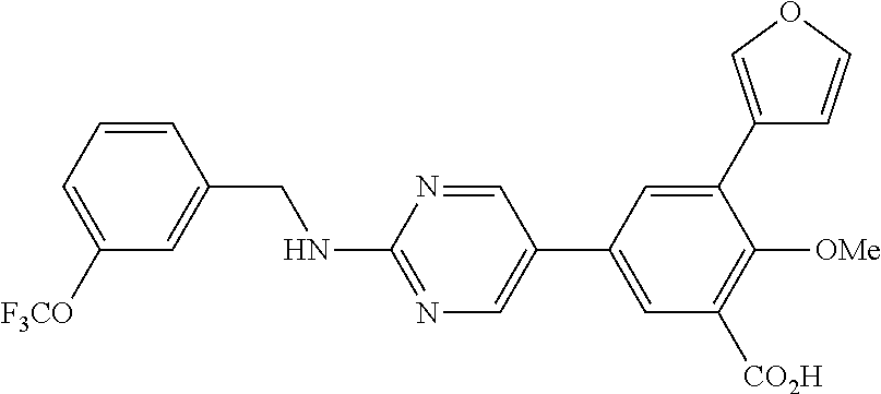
C1=CC(CNC2=NC=C(C3=CC([CO2H])=C([OMe])C(C4=COC=C4)=C3)C=N2)=CC([F3CO])=C1
